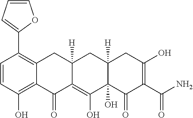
C1=CC(O)=C2C(=C1C1=CC=CO1)CC1([H])C(=C(O)C3(O)C([H])(C1)CC(O)=C(C(N)=O)C3=O)C2=O
